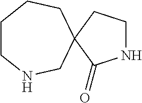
C1CNCC2(CC1)CCNC2=O
